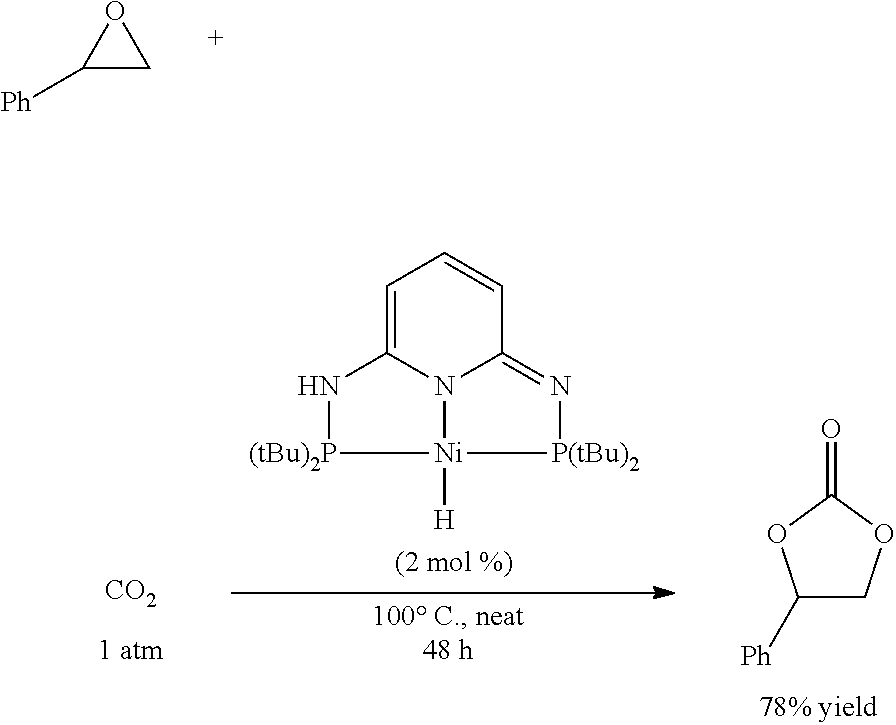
C1([Ph])CO1.C1([Ph])COC(=O)O1.C1=C2N3C(=N[P(tBu)2][Ni]3([H])[(tBu)2P]N2)C=C1.[CO2]
